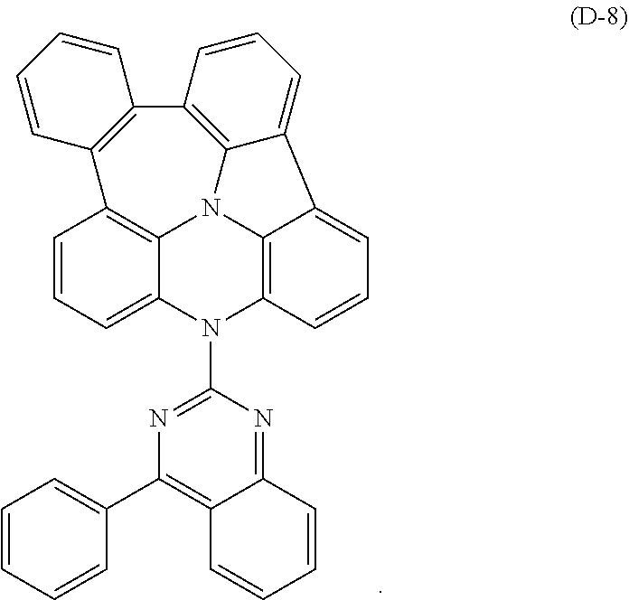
C1=CC=CC(C2=C3C(=NC(N4C5=CC=CC6=C5N5C7=C4C=CC=C7C4=CC=CC(=C54)C4=C6C=CC=C4)=N2)C=CC=C3)=C1
